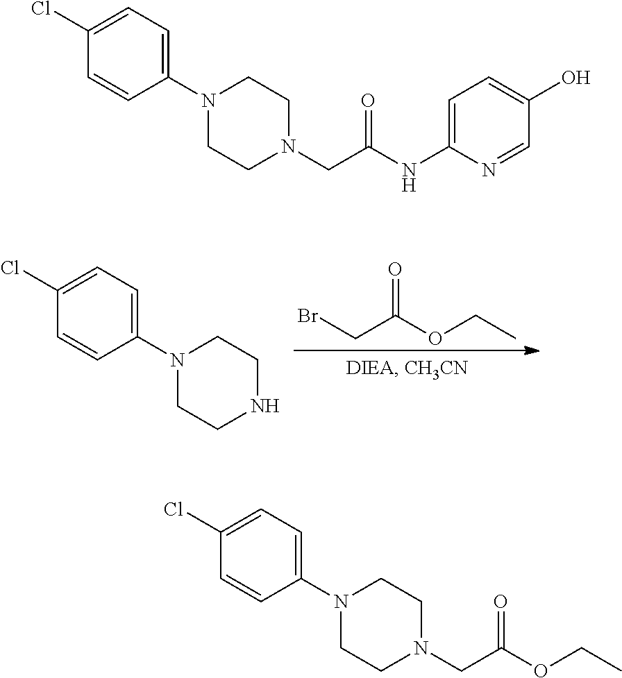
BrCC(OCC)=O.N1(C2=CC=C(Cl)C=C2)CCNCC1.C1=C(O)C=NC(NC(CN2CCN(C3=CC=C(Cl)C=C3)CC2)=O)=C1.N1(C2=CC=C(Cl)C=C2)CCN(CC(OCC)=O)CC1
